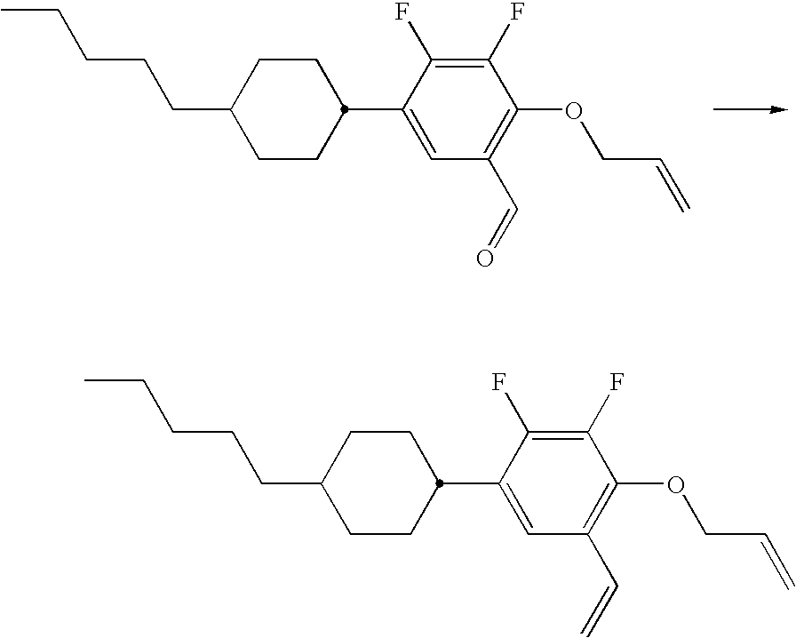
C1CC(C2=CC(C=O)=C(OCC=C)C(F)=C2F)CCC1CCCCC.C1CC(C2=CC(C=C)=C(OCC=C)C(F)=C2F)CCC1CCCCC
